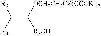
C(=C([OCH2CH2CZ(COOR)2])[R2OH])([R3])[R4]
